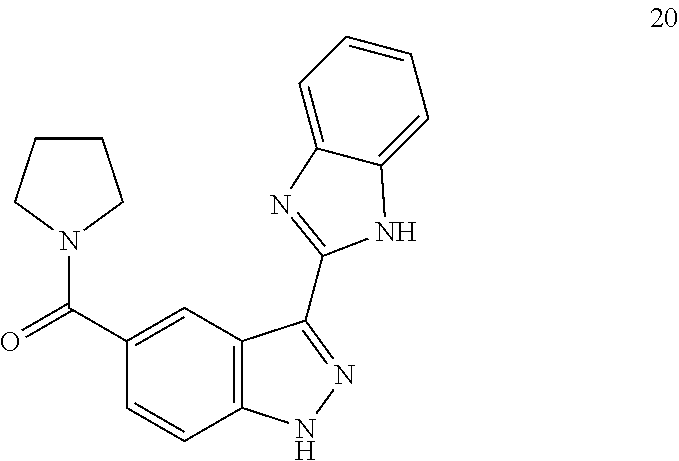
O=C(C1=CC2=C(C=C1)NN=C2C1=NC2=CC=CC=C2N1)N1CCCC1
